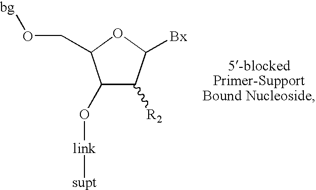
C1([R2])C(O[link][supt])C(CO[bg])OC1[Bx]
